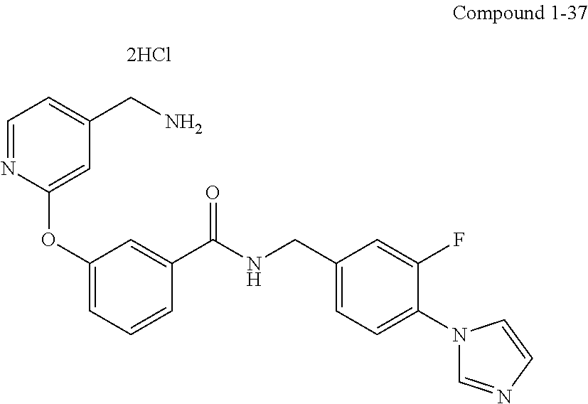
C1=NC(OC2=CC=CC(C(NCC3=CC=C(N4C=NC=C4)C(F)=C3)=O)=C2)=CC(CN)=C1.[2HCl]
